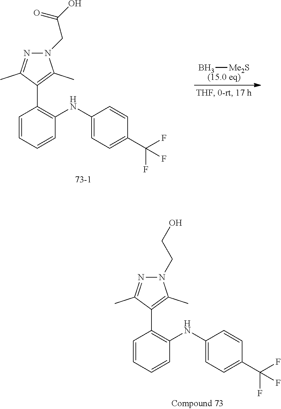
C1=CC=CC(NC2=CC=C(C(F)(F)F)C=C2)=C1C1=C(C)N(CC(O)=O)N=C1C.B[Me2S].C1=CC=CC(NC2=CC=C(C(F)(F)F)C=C2)=C1C1=C(C)N(CCO)N=C1C
